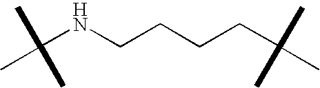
C(NCCCCC(C)(C)C)(C)(C)C
